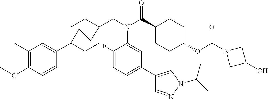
C1(C)=C(OC)C=CC(C23CCC(CN(C(C4CCC(OC(N5CC(O)C5)=O)CC4)=O)C4=CC(C5=CN(C(C)C)N=C5)=CC=C4F)(CC2)CC3)=C1
